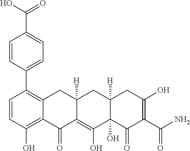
C1=CC(O)=C2C(=C1C1=CC=C(C(O)=O)C=C1)CC1([H])C(=C(O)C3(O)C([H])(C1)CC(O)=C(C(N)=O)C3=O)C2=O
